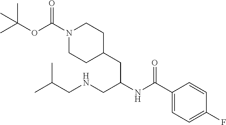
N1(C(OC(C)(C)C)=O)CCC(CC(NC(C2=CC=C(F)C=C2)=O)CNCC(C)C)CC1
